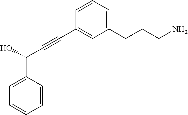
C(#CC1=CC(CCCN)=CC=C1)C(C1=CC=CC=C1)O
